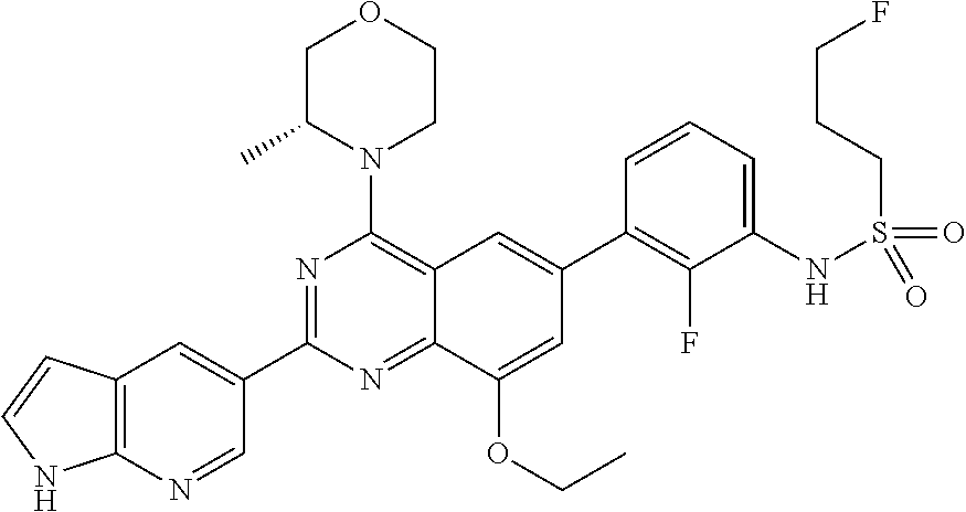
C12=NC(C3=CC4=C(N=C3)NC=C4)=NC(N3CCOCC3C)=C1C=C(C1=C(F)C(NS(CCCF)(=O)=O)=CC=C1)C=C2OCC
